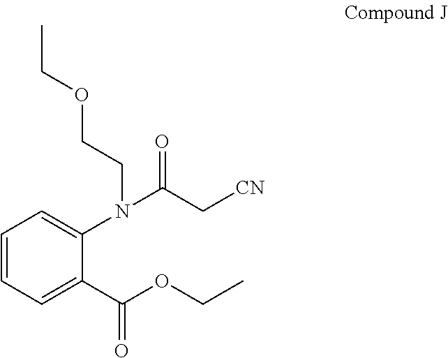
C(CN(C1=CC=CC=C1C(OCC)=O)C(C[CN])=O)OCC
